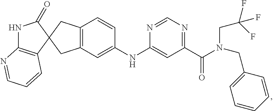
C12=C(C=C(NC3=CC(C(=O)N(CC4=CC=CC=C4)CC(F)(F)F)=NC=N3)C=C1)CC1(C2)C(=O)NC2=C1C=CC=N2
